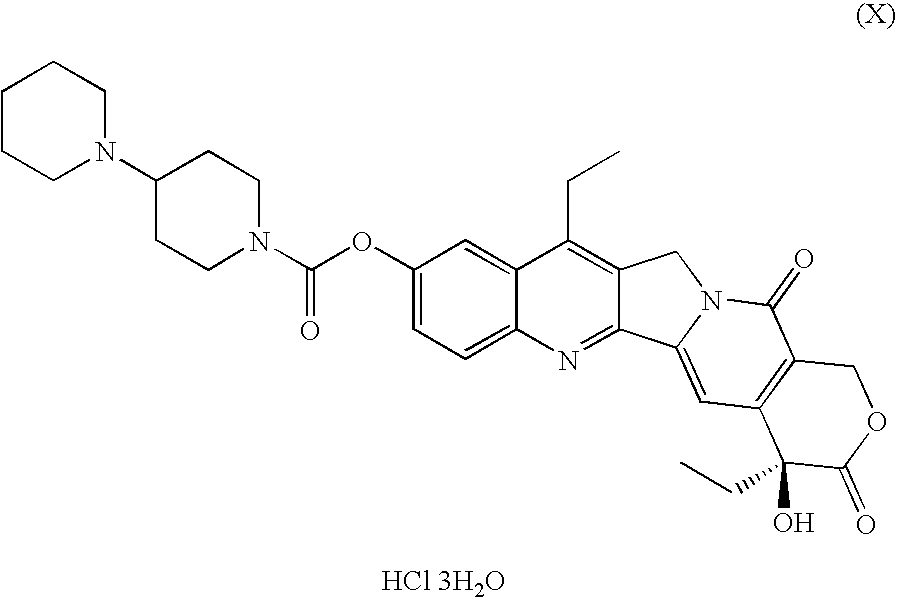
C1CCN(C2CCN(C(OC3=CC=C4C(=C3)C(CC)=C3C(=N4)C4=CC5=C(C(=O)N4C3)COC(=O)C5(O)CC)=O)CC2)CC1.[HCl 3H2O]
